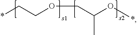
*CCOCC(O*)C
